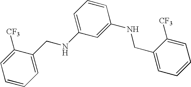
C1=CC=C(CNC2=CC=CC(NCC3=CC=CC=C3[CF3])=C2)C([CF3])=C1
